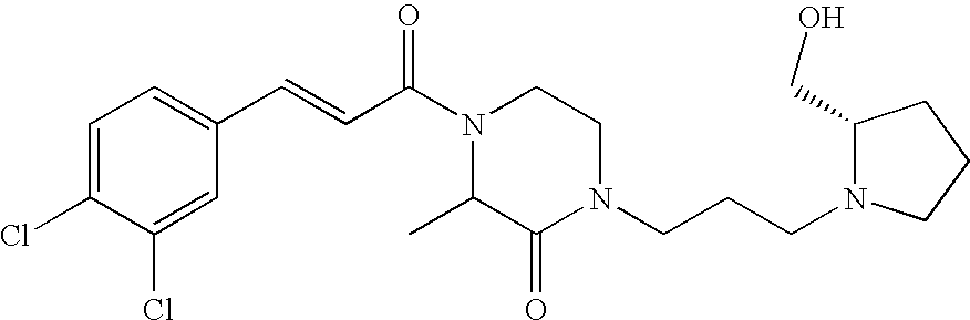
C1=C(Cl)C(Cl)=CC(C=CC(N2CCN(CCCN3C(CO)CCC3)C(=O)C2C)=O)=C1
